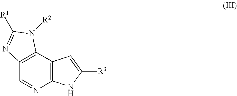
C12=C(C3=C(C=N1)N=C([R1])N3[R2])C=C([R3])N2
